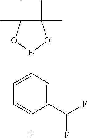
C1(C(F)F)=CC(B2OC(C)(C)C(C)(C)O2)=CC=C1F
